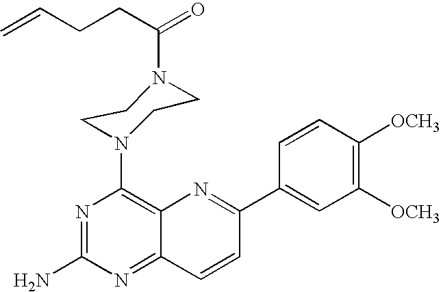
C1([OCH3])=C([OCH3])C=CC(C2=NC3=C(N4CCN(C(CCC=C)=O)CC4)N=C(N)N=C3C=C2)=C1
